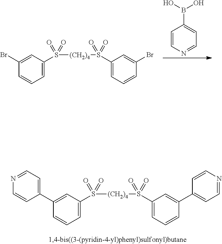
C1=C(C2=CC=NC=C2)C=CC=C1S([(CH2)4]S(C1=CC=CC(C2=CC=NC=C2)=C1)(=O)=O)(=O)=O.C1=C(Br)C=CC=C1S([(CH2)4]S(C1=CC=CC(Br)=C1)(=O)=O)(=O)=O.C1=CN=CC=C1B(O)O
